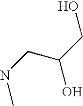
CNCC(O)CO
